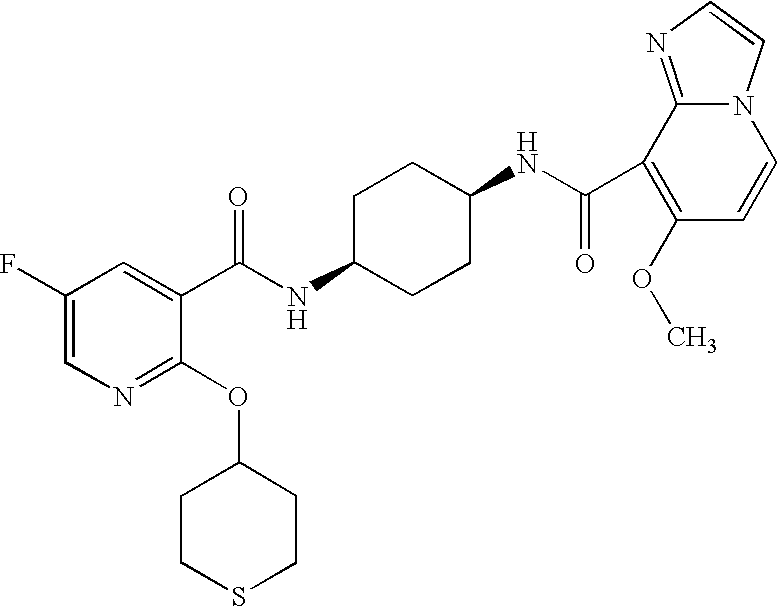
C1CSCCC1OC1=NC=C(F)C=C1C(NC1CCC(NC(=O)C2=C(OC)C=CN3C2=NC=C3)CC1)=O
